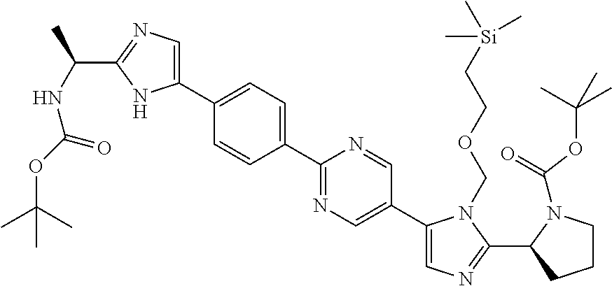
C1(C2=CC=C(C3=CN=C(C(C)NC(OC(C)(C)C)=O)N3)C=C2)=NC=C(C2=CN=C(C3N(C(=O)OC(C)(C)C)CCC3)N2COCC[Si](C)(C)C)C=N1
